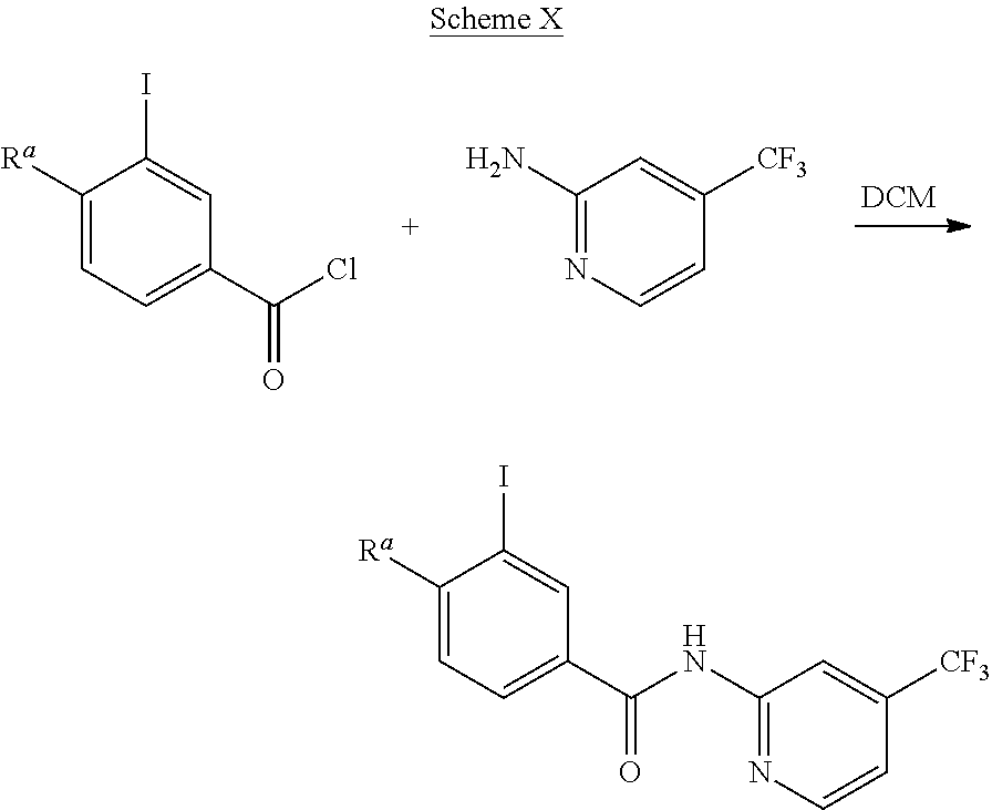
C1([Ra])=CC=C(C(Cl)=O)C=C1I.C1(N)=NC=CC([CF3])=C1.C1([Ra])=CC=C(C(NC2=NC=CC([CF3])=C2)=O)C=C1I
